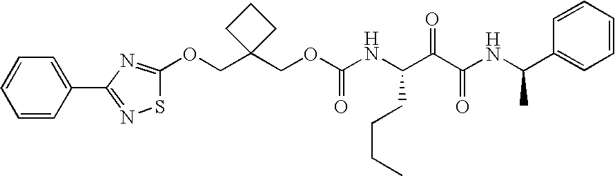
C1(COC(NC(C(C(NC(C2=CC=CC=C2)C)=O)=O)CCCC)=O)(COC2=NC(C3=CC=CC=C3)=NS2)CCC1
